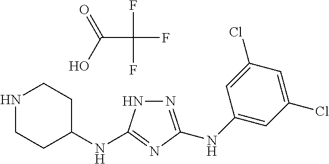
C1(NC2=NC(NC3=CC(Cl)=CC(Cl)=C3)=NN2)CCNCC1.C(C(F)(F)F)(O)=O
